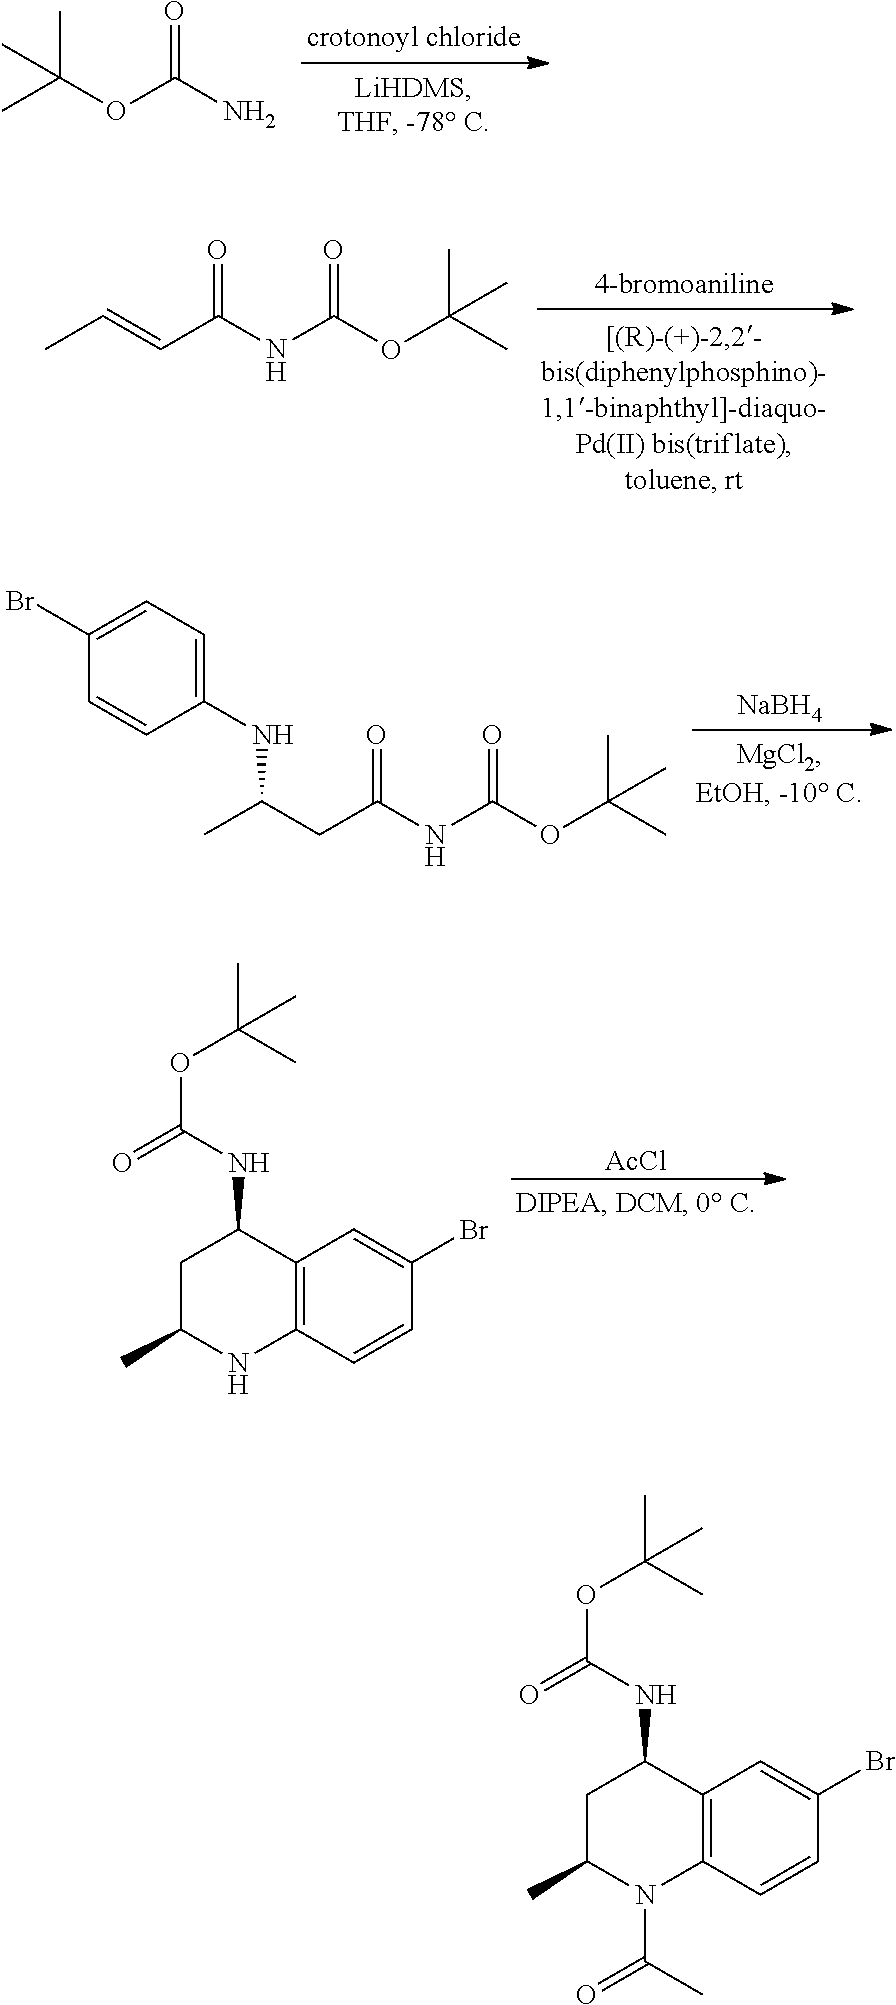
CC(OC(N)=O)(C)C.N(C(OC(C)(C)C)=O)C(C=CC)=O.[NaBH4].N(C(OC(C)(C)C)=O)C(CC(C)NC1=CC=C(Br)C=C1)=O.N(C1C2=C(NC(C)C1)C=CC(Br)=C2)C(OC(C)(C)C)=O.[AcCl].N(C1C2=C(N(C(=O)C)C(C)C1)C=CC(Br)=C2)C(OC(C)(C)C)=O
